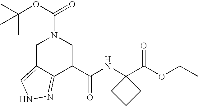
C1C2=CNN=C2C(C(NC2(C(OCC)=O)CCC2)=O)CN1C(OC(C)(C)C)=O
